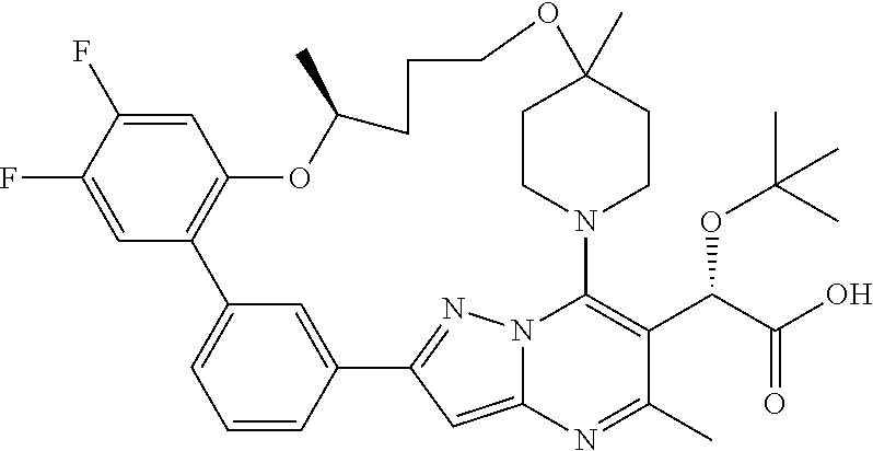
C1(F)=CC2=C(C=C1F)OC(C)CCCOC1(C)CCN(C3=C(C(C(O)=O)OC(C)(C)C)C(C)=NC4=CC(=NN43)C3=CC2=CC=C3)CC1
